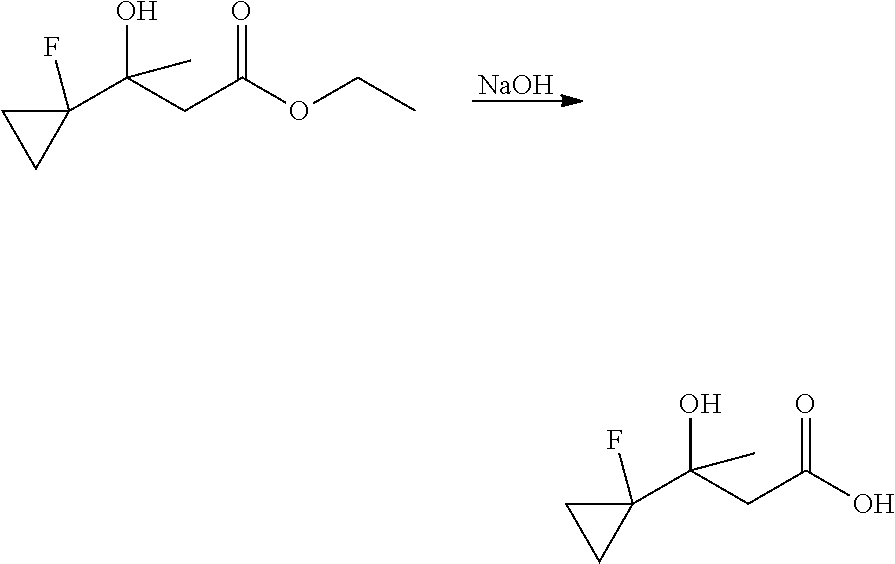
[NaOH].C(CC(OCC)=O)(C1(F)CC1)(O)C.C(CC(O)=O)(C1(F)CC1)(O)C
